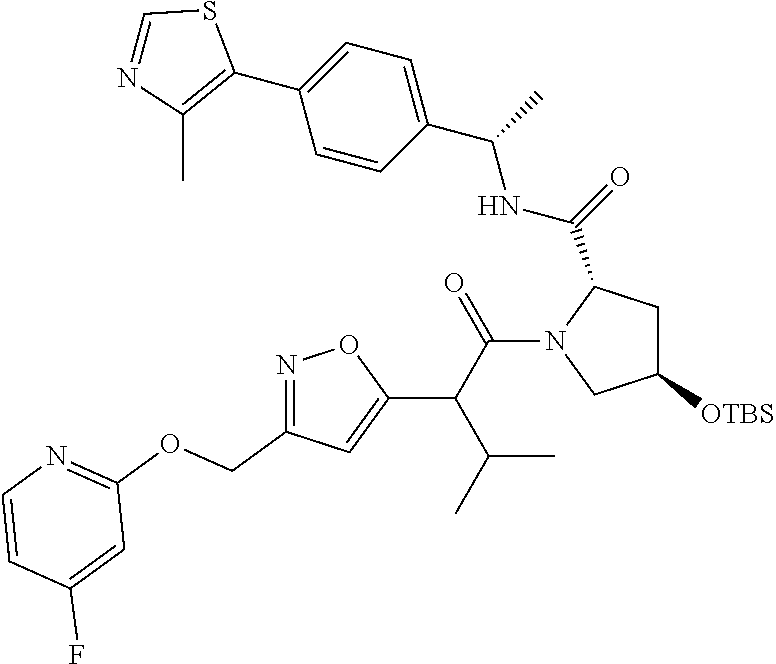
C1=C(F)C=CN=C1OCC1=NOC(C(C(C)C)C(=O)N2CC([OTBS])CC2C(=O)NC(C2=CC=C(C3=C(C)N=CS3)C=C2)C)=C1
